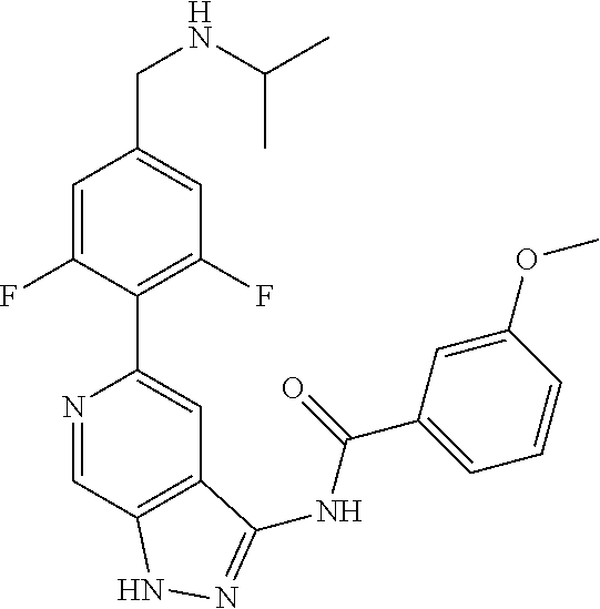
N1=CC2=C(C=C1C1=C(F)C=C(CNC(C)C)C=C1F)C(NC(C1=CC=CC(OC)=C1)=O)=NN2
